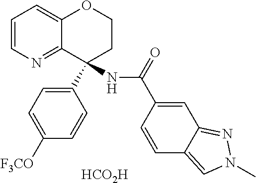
[HCO2H].C1=CN=C2C(=C1)OCCC2(C1=CC=C([F3CO])C=C1)NC(=O)C1=CC2=NN(C)C=C2C=C1
